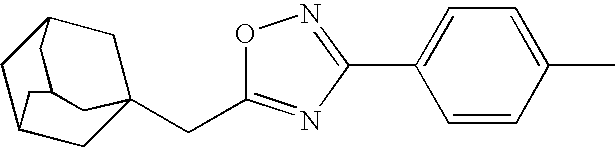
C12CC3(CC4=NC(C5=CC=C(C)C=C5)=NO4)CC(C1)CC(C2)C3
